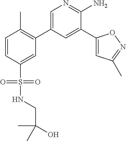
C1=C(C2=C(C)C=CC(S(NCC(C)(O)C)(=O)=O)=C2)C=C(C2=CC(C)=NO2)C(N)=N1
